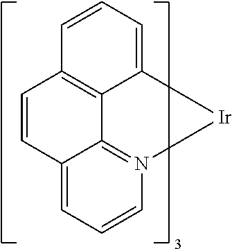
C1=C2C3=N(C=C1)[Ir]C1=CC=CC(=C31)C=C2
